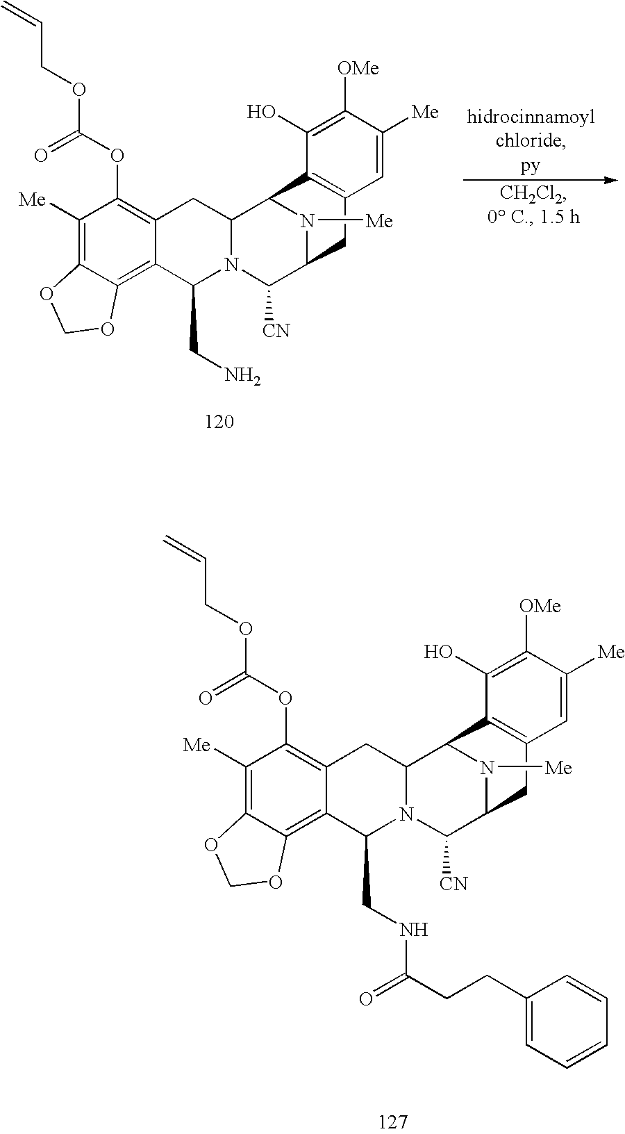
C1([Me])=C2C(=C3C(=C1OC(OCC=C)=O)CC1N(C3CNC(CCC3=CC=CC=C3)=O)C([CN])C3N([Me])C1C1=C(C3)C=C([Me])C([OMe])=C1O)OCO2.C1([Me])=C2C(=C3C(=C1OC(OCC=C)=O)CC1N(C3CN)C([CN])C3N([Me])C1C1=C(C3)C=C([Me])C([OMe])=C1O)OCO2
